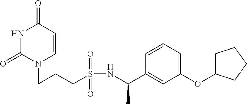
N1C(=O)N(CCCS(NC(C2=CC(OC3CCCC3)=CC=C2)C)(=O)=O)C=CC1=O
